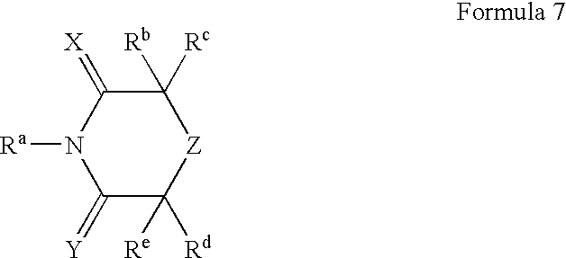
C1(=[Y])C([Re])([Rd])[Z]C([Rb])([Rc])C(=[X])N1[Ra]
